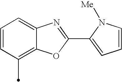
C1=CC(C)=C2C(=C1)N=C(C1=CC=CN1[Me])O2
